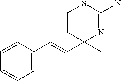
C1(C)(C=CC2=CC=CC=C2)N=C(N)SCC1
